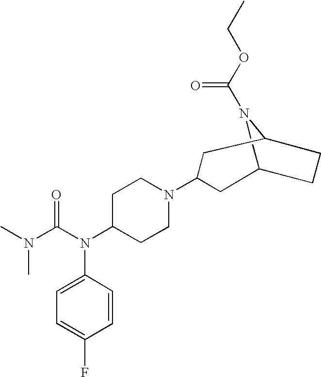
C12N(C(=O)OCC)C(CC1)CC(N1CCC(N(C(N(C)C)=O)C3=CC=C(F)C=C3)CC1)C2
